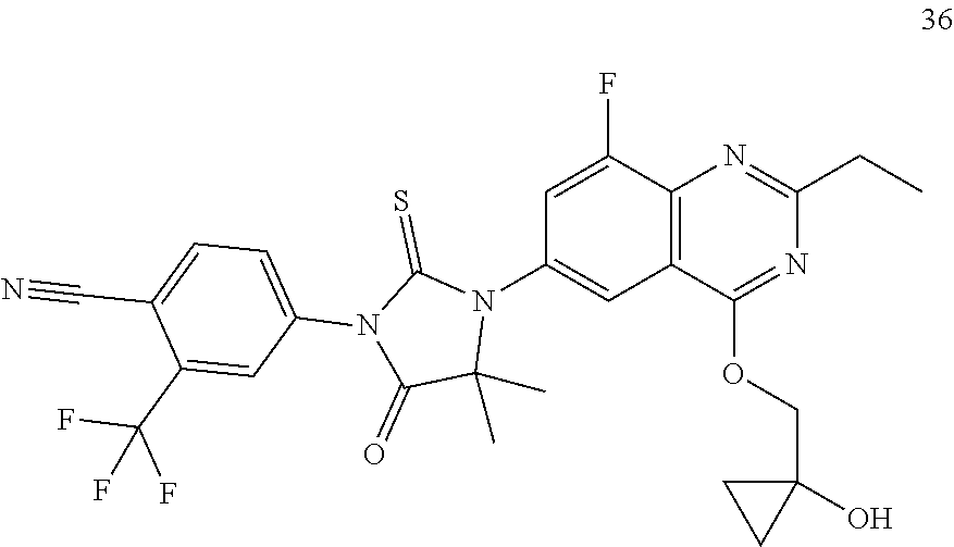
C12=C(C(OCC3(O)CC3)=NC(CC)=N1)C=C(N1C(=S)N(C3=CC=C(C#N)C(C(F)(F)F)=C3)C(=O)C1(C)C)C=C2F
